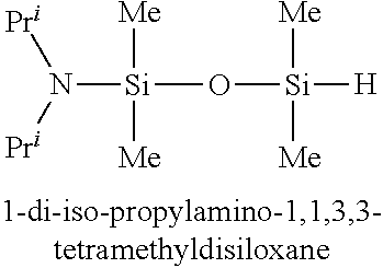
N([Si](O[Si]([H])([Me])[Me])([Me])[Me])([Pri])[Pri]
